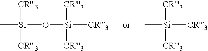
C[Si](O[Si]([CR'''3])([CR'''3])[CR'''3])([CR'''3])[CR'''3].C[Si]([CR'''3])([CR'''3])[CR'''3]
